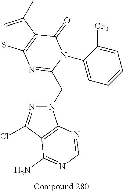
C1=C(C)C2=C(S1)N=C(CN1N=C(Cl)C3=C1N=CN=C3N)N(C1=CC=CC=C1[CF3])C2=O
